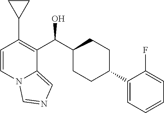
C1=CN2C(=CN=C2)C(C(C2CCC(C3=CC=CC=C3F)CC2)O)=C1C1CC1
